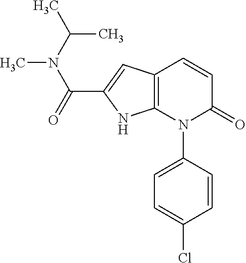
C1=CC(N2C(=O)C=CC3=C2NC(C(=O)N(C(C)C)C)=C3)=CC=C1Cl
